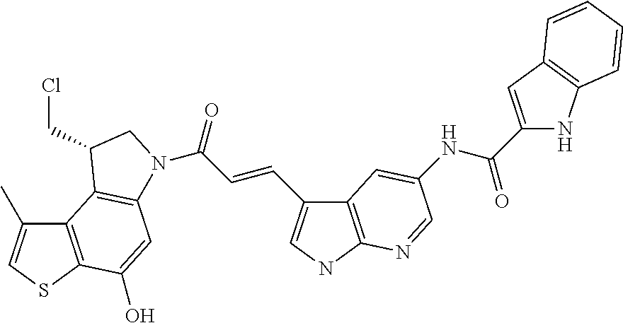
C12=C(SC=C1C)C(O)=CC1=C2C(CCl)CN1C(C=CC1=CNC2=C1C=C(NC(C1=CC3=C(N1)C=CC=C3)=O)C=N2)=O
